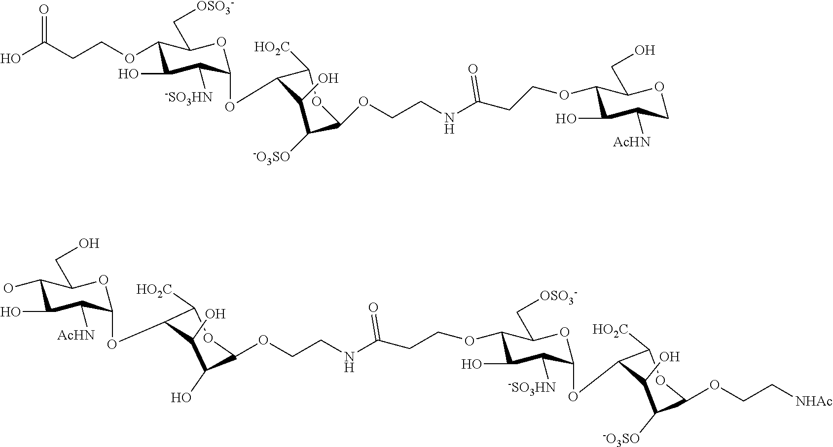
C1(O)C([-SO3HN])C(OC2C([HO2C])OC(OCC[NHAc])C([-O3SO])C2O)OC(C[OSO3-])C1OCCC(NCCOC1C(O)C(O)C(OC2C([AcHN])C(O)C(O)C(CO)O2)C([HO2C])O1)=O.OC(CCOC1C(O)C([-SO3HN])C(OC2C([HO2C])OC(OCCNC(CCOC3C(O)C([AcHN])COC3CO)=O)C([-O3SO])C2O)OC1C[OSO3-])=O
